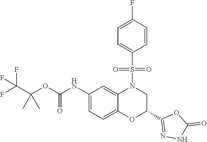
C1(NC(OC(C(F)(F)F)(C)C)=O)=CC=C2C(=C1)N(S(C1=CC=C(F)C=C1)(=O)=O)CC(C1=NNC(=O)O1)O2
